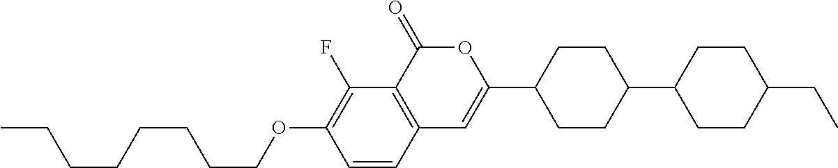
C12=C(C(=O)OC(C3CCC(C4CCC(CC)CC4)CC3)=C1)C(F)=C(OCCCCCCCC)C=C2
